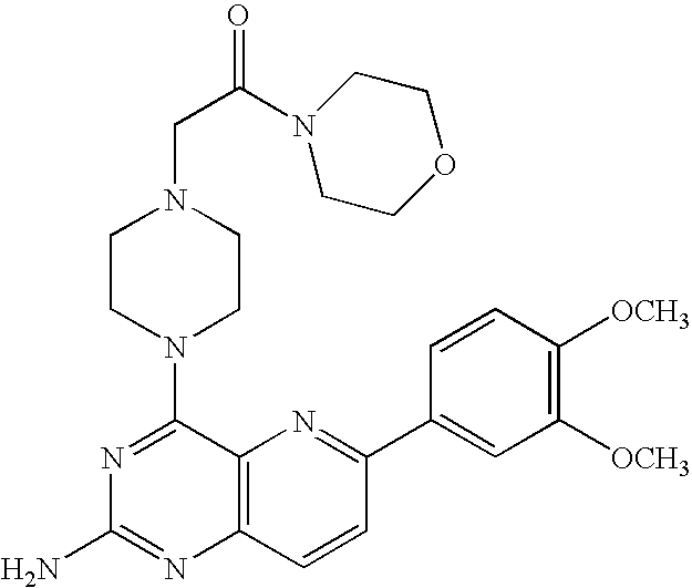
C1(N2CCN(CC(N3CCOCC3)=O)CC2)=NC(N)=NC2=C1N=C(C1=CC([OCH3])=C([OCH3])C=C1)C=C2
